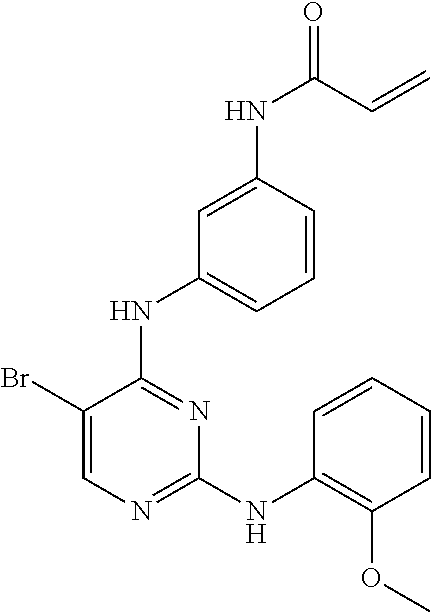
C1(Br)=CN=C(NC2=C(OC)C=CC=C2)N=C1NC1=CC=CC(NC(=O)C=C)=C1
